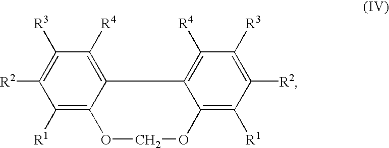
C1([R1])=C2C(=C([R4])C([R3])=C1[R2])C1=C([R4])C([R3])=C([R2])C([R1])=C1OCO2
